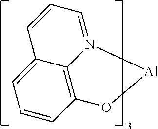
C1=CC2=C3C(=C1)C=CC=N3[Al]O2
